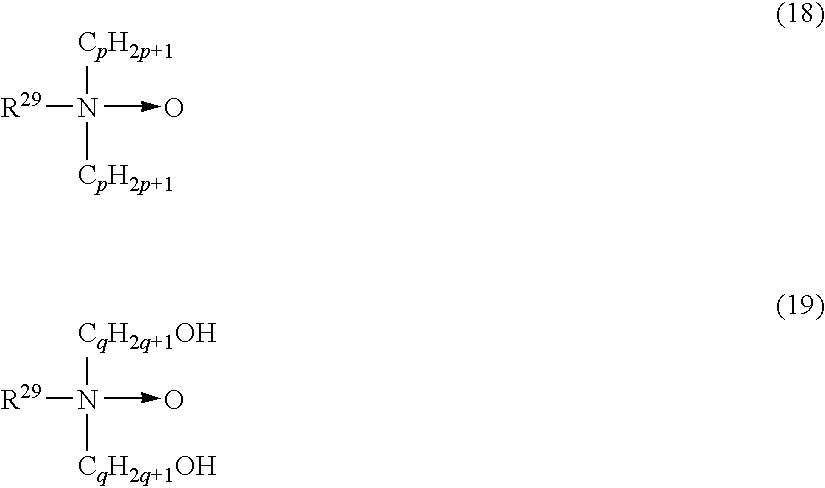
[R29]N(->O)([CpH2p+1])[CpH2p+1].[R29]N(->O)([CqH2q+1OH])[CqH2q+1OH]
